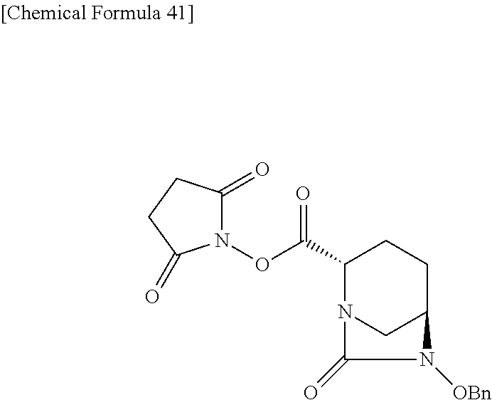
C1(C(ON2C(=O)CCC2=O)=O)N2CC(CC1)N([OBn])C2=O
